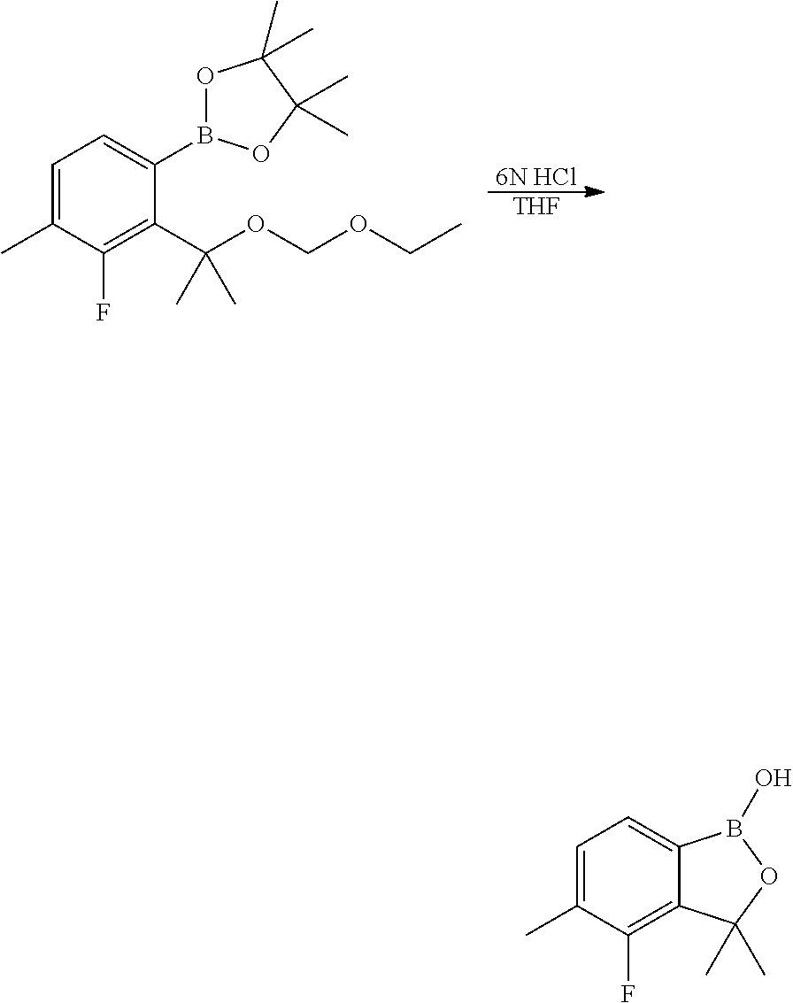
[6N HCl].[THF].C1=C(C)C(F)=C(C(OCOCC)(C)C)C(B2OC(C)(C)C(C)(C)O2)=C1.C1=C(C)C(F)=C2C(=C1)B(O)OC2(C)C
